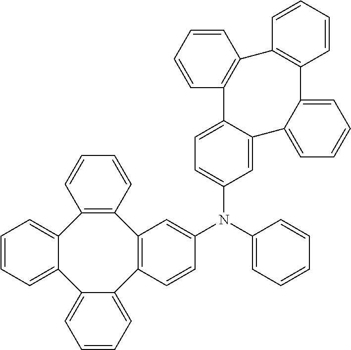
C12=CC=CC=C1C1=C(C3=C(C4=CC=CC=C24)C=CC=C3)C=C(N(C2=CC=C3C(=C2)C2=CC=CC=C2C2=C(C4=C3C=CC=C4)C=CC=C2)C2=CC=CC=C2)C=C1
